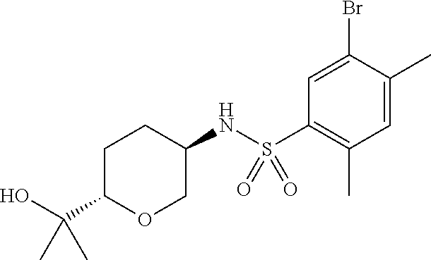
C1C(C(O)(C)C)OCC(NS(C2=C(C)C=C(C)C(Br)=C2)(=O)=O)C1
